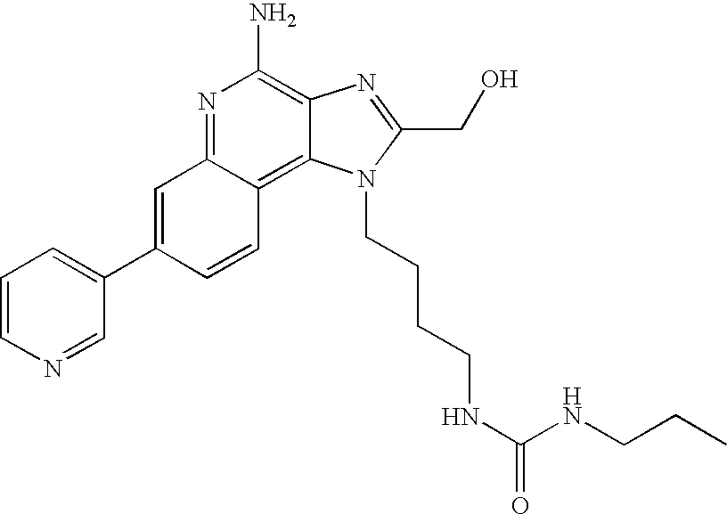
C1=CN=CC(C2=CC3=NC(N)=C4C(=C3C=C2)N(CCCCNC(=O)NCCC)C(CO)=N4)=C1
